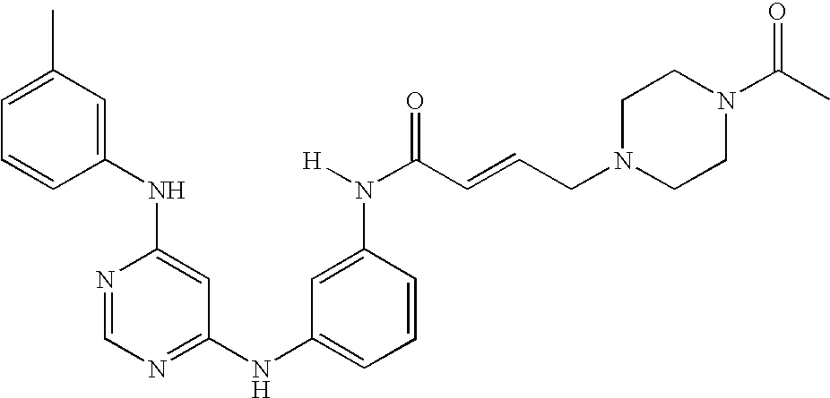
C1(NC2=CC(C)=CC=C2)=CC(NC2=CC=CC(N(C(C=CCN3CCN(C(C)=O)CC3)=O)[H])=C2)=NC=N1
